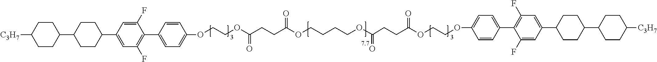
C1CC(C2CCC(C3=CC(F)=C(C4=CC=C(OCCOC(CCC(OCCCCOC(CCC(OCCOC5=CC=C(C6=C(F)C=C(C7CCC(C8CCC([C3H7])CC8)CC7)C=C6F)C=C5)=O)=O)=O)=O)C=C4)C(F)=C3)CC2)CCC1[C3H7]
